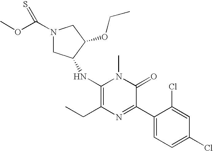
C1(NC2CN(C(OC)=S)CC2OCC)=C(CC)N=C(C2=CC=C(Cl)C=C2Cl)C(=O)N1C
